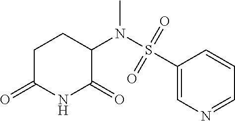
C1C(=O)NC(=O)C(N(S(C2=CN=CC=C2)(=O)=O)C)C1
